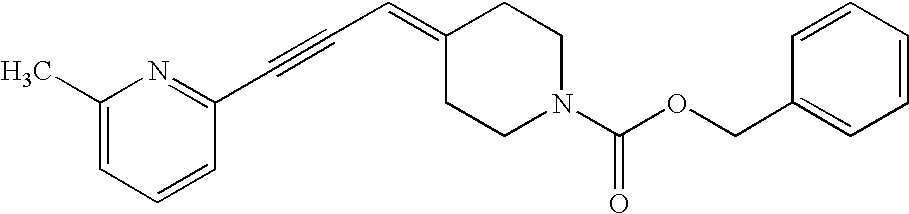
C1(C)=CC=CC(C#CC=C2CCN(C(OCC3=CC=CC=C3)=O)CC2)=N1
